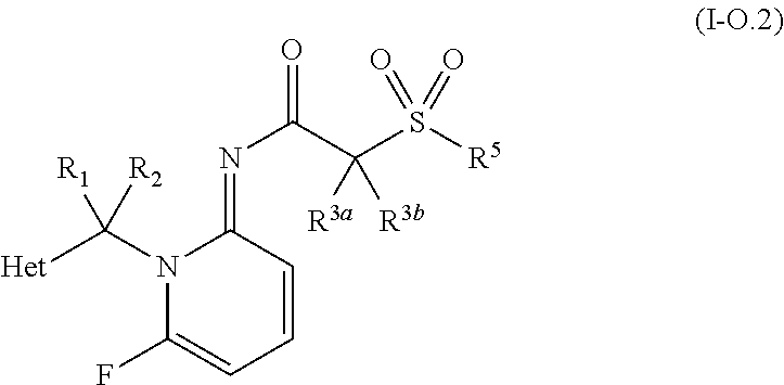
N1(C([Het])([R2])[R1])C(F)=CC=CC1=NC(=O)C(S([R5])(=O)=O)([R3a])[R3b]
